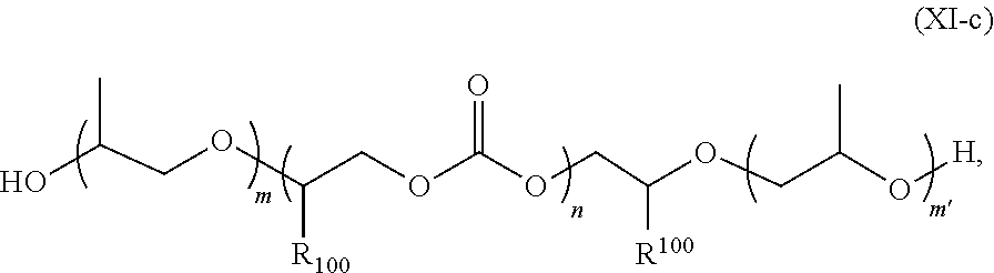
C(OCC(O[H])C)(COC(OCC(OCC(O)C)[R100])=O)[R100]
